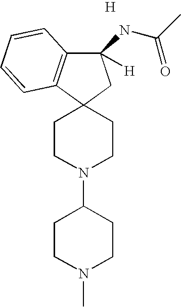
C1(NC(C)=O)([H])C2=C(C3(C1)CCN(C1CCN(C)CC1)CC3)C=CC=C2.[H]
